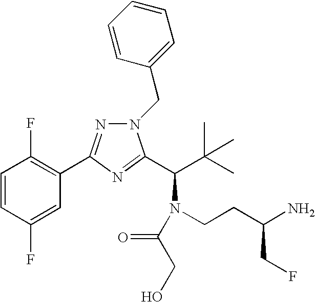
C1=CC(F)=CC(C2=NN(CC3=CC=CC=C3)C(C(C(C)(C)C)N(CCC(N)CF)C(CO)=O)=N2)=C1F
